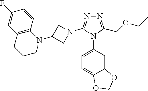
N1=C(COCC)N(C2=CC=C3C(=C2)OCO3)C(N2CC(N3C4=C(CCC3)C=C(F)C=C4)C2)=N1
